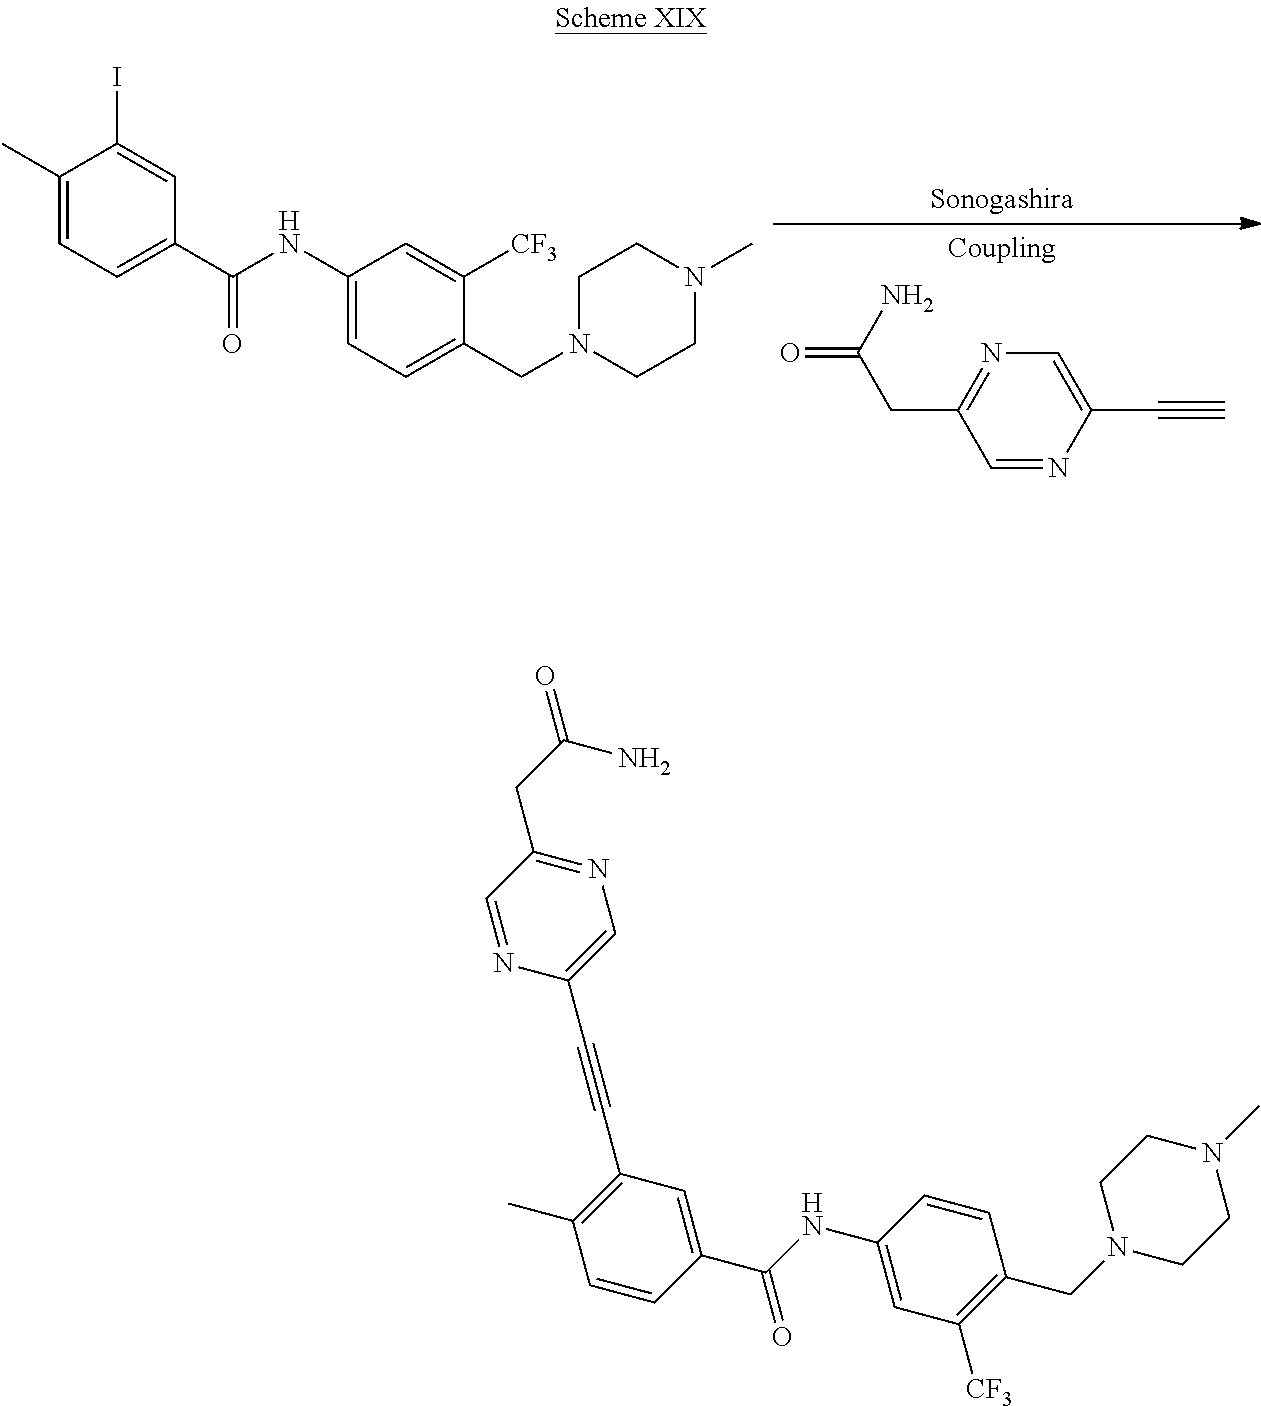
N1=C(CC(=O)N)C=NC(C#C)=C1.C1(C)=CC=C(C(NC2=CC=C(CN3CCN(C)CC3)C([CF3])=C2)=O)C=C1I.C1(C#CC2=CN=C(CC(N)=O)C=N2)=C(C)C=CC(C(NC2=CC([CF3])=C(CN3CCN(C)CC3)C=C2)=O)=C1
